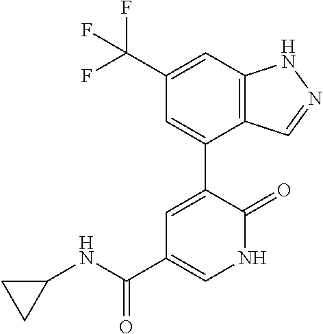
C1=C(C(F)(F)F)C=C(C2=CC(C(NC3CC3)=O)=CNC2=O)C2=C1NN=C2
